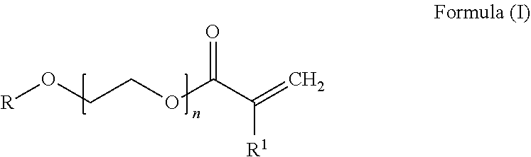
[R]OCCOC(C([R1])=C)=O
